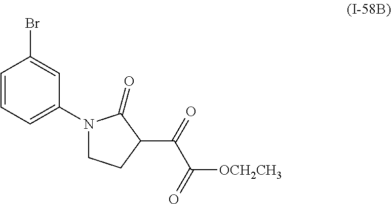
C1=CC=C(N2CCC(C(=O)C(=O)[OCH2CH3])C2=O)C=C1Br
